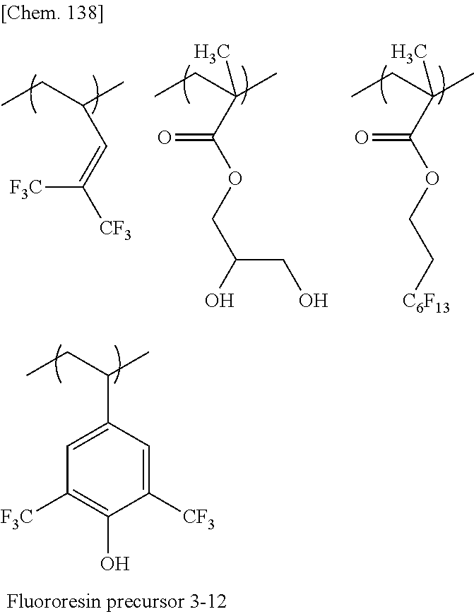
CCC(C)C=C([CF3])[F3C].CCC(C)(C(OCC(O)CO)=O)C.CCC(C)(C(OCC[C6F13])=O)C.CCC(C)C1=CC([F3C])=C(O)C([CF3])=C1
